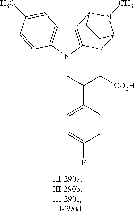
C12=C(N(CC(C3=CC=C(F)C=C3)C[CO2H])C3=C1C=C(C)C=C3)CC1N(C)C2CC1
